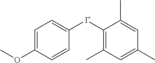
C1=C(OC)C=CC([I+]C2=C(C)C=C(C)C=C2C)=C1
